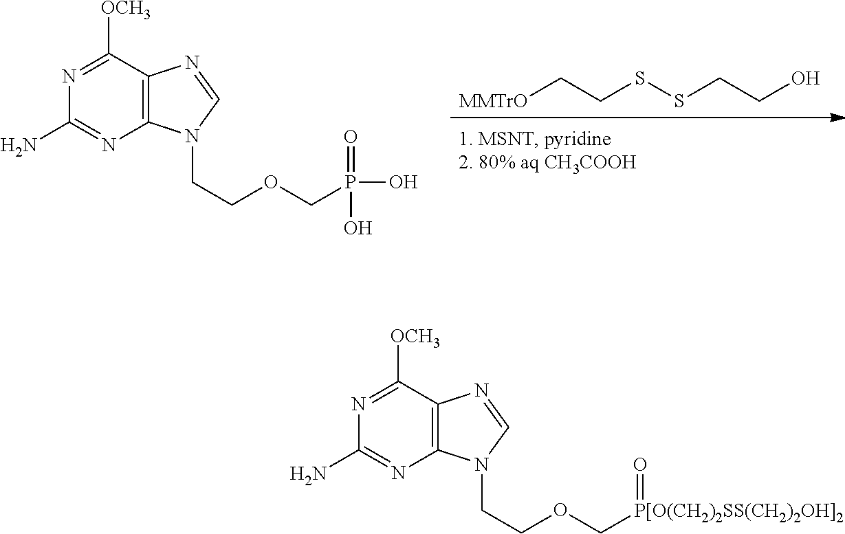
[MMTrO]CCSSCCO.C1(N)=NC2=C(C([OCH3])=N1)N=CN2CCOCP(O)(=O)O.C1(N)=NC2=C(C([OCH3])=N1)N=CN2CCOC[P[O(CH2)2SS(CH2)2OH]2]=O
